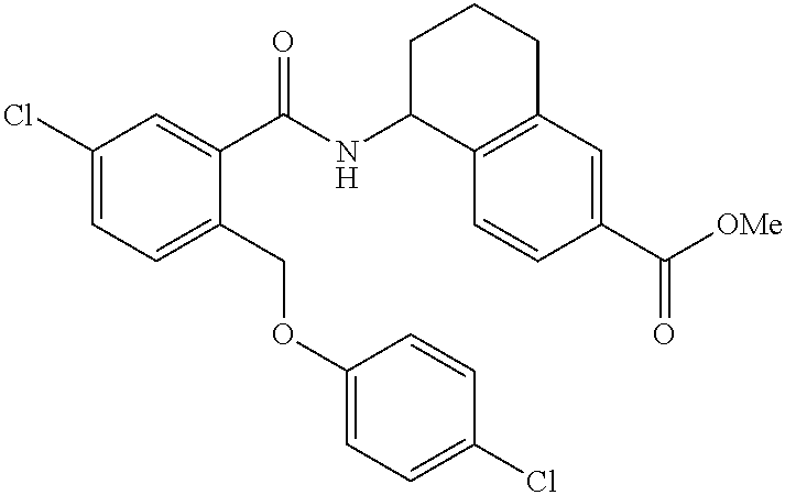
C1(Cl)=CC=C(COC2=CC=C(Cl)C=C2)C(C(NC2C3=C(CCC2)C=C(C([OMe])=O)C=C3)=O)=C1
